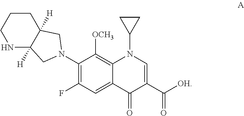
C1CCNC2([H])C1([H])CN(C1=C(F)C=C3C(=C1[OCH3])N(C1CC1)C=C(C(=O)[OH])C3=O)C2
